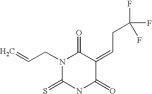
O=C1C(=CCC(F)(F)F)C(=O)N(CC=C)C(=S)N1
